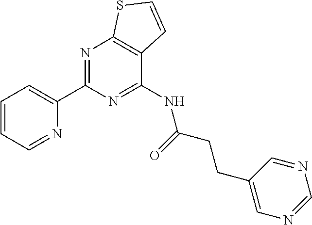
C1(C2=CC=CC=N2)=NC2=C(C(NC(CCC3=CN=CN=C3)=O)=N1)C=CS2
